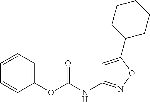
C1(OC(NC2=NOC(C3CCCCC3)=C2)=O)=CC=CC=C1
